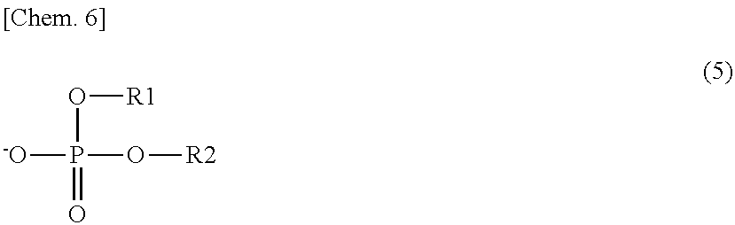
P([-O])(O[R1])(O[R2])=O
